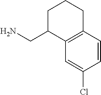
C12=C(C=CC(Cl)=C1)CCCC2CN
